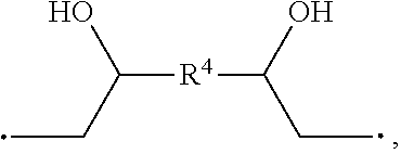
CCC([R4]C(CC)O)O
